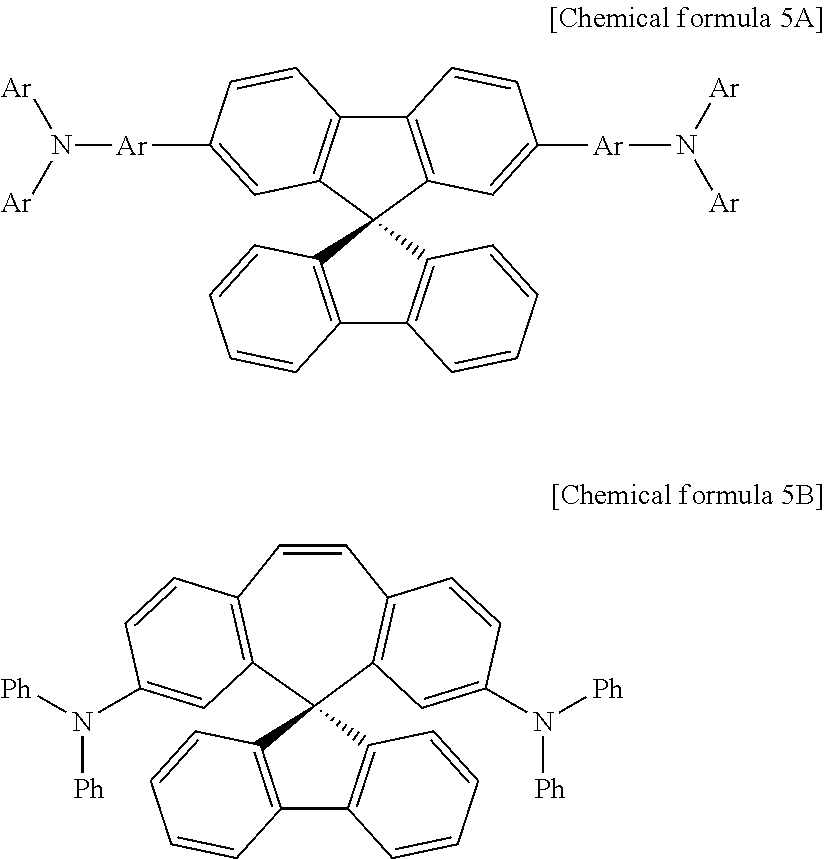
C12=C(C3(C4=C1C=CC([Ar]N([Ar])[Ar])=C4)C1=C(C4=C3C=CC=C4)C=CC=C1)C=C([Ar]N([Ar])[Ar])C=C2.C12(C3=C(C4=C1C=CC=C4)C=CC=C3)C1=C(C=CC3=C2C=C(N([Ph])[Ph])C=C3)C=CC(N([Ph])[Ph])=C1
